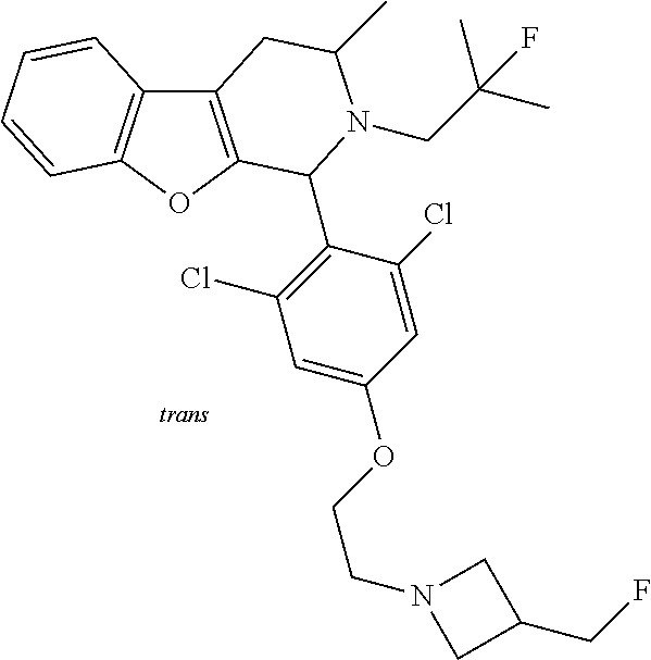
C12=C(OC3=C1C=CC=C3)C(C1=C(Cl)C=C(OCCN3CC(CF)C3)C=C1Cl)N(CC(C)(C)F)C(C)C2
